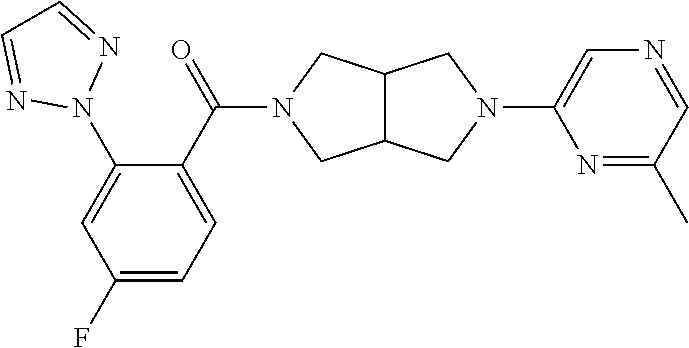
C12C(CN(C3=CN=CC(C)=N3)C1)CN(C(C1=CC=C(F)C=C1N1N=CC=N1)=O)C2
